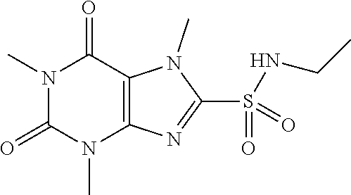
N1(C)C(=O)N(C)C2=C(C1=O)N(C)C(S(=O)(NCC)=O)=N2
